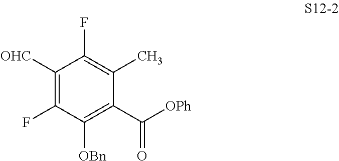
C1([OHC])=C(F)C([OBn])=C(C(=O)[OPh])C(C)=C1F
